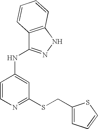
N(C1=CC(SCC2=CC=CS2)=NC=C1)C1=NNC2=C1C=CC=C2
